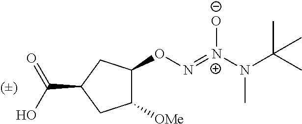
C1([OMe])C(ON=[N+](N(C(C)(C)C)C)[O-])CC(C(O)=O)C1
